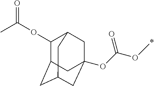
C1(OC(C)=O)C2CC3CC(OC(OC)=O)(CC1C3)C2
